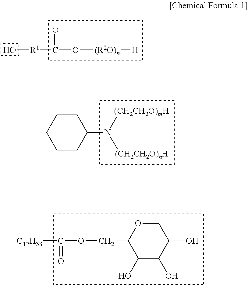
[R1](O)C(O[(R2O)n][H])=O.C1CC(N([(CH2CH2O)mH])[(CH2CH2O)nH])CCC1.C([C17H33])(OCC1C(O)C(O)C(O)CO1)=O
